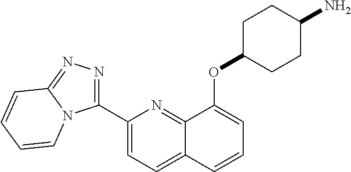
C1(C2=NN=C3N2C=CC=C3)=CC=C2C(=N1)C(OC1CCC(N)CC1)=CC=C2
